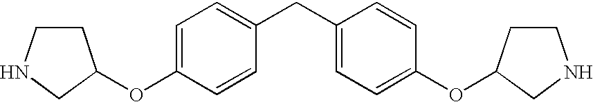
C1=C(OC2CCNC2)C=CC(CC2=CC=C(OC3CCNC3)C=C2)=C1
